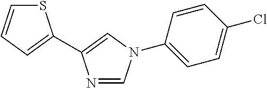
S1C=CC=C1C1=CN(C2=CC=C(Cl)C=C2)C=N1
